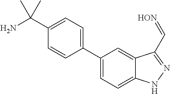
C1=C(C(N)(C)C)C=CC(C2=CC=C3C(=C2)C(C=[HON])=NN3)=C1
